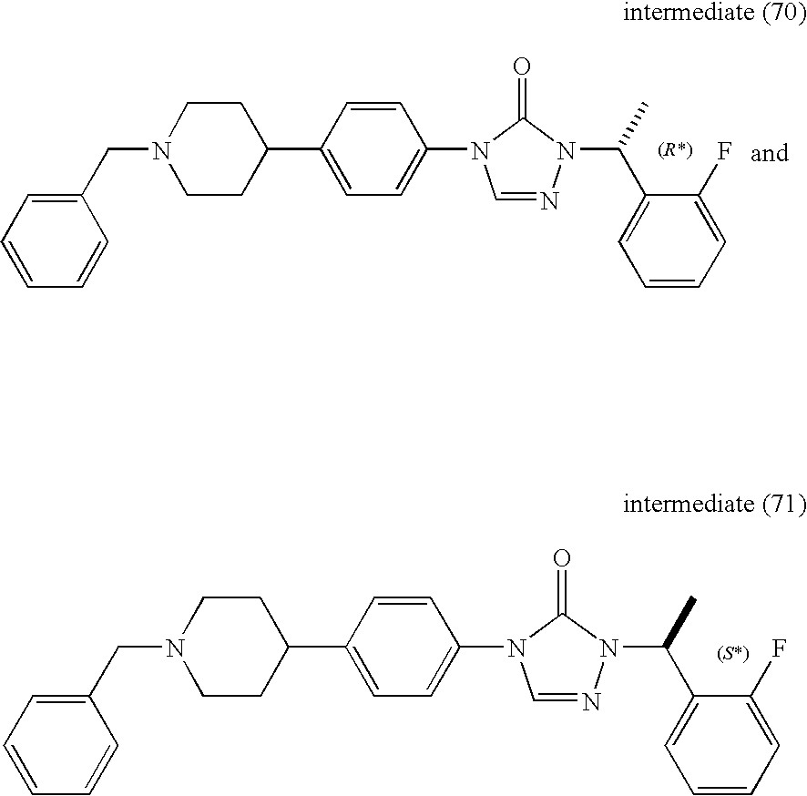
C1(CN2CCC(C3=CC=C(N4C=NN(C(C)C5=CC=CC=C5F)C4=O)C=C3)CC2)=CC=CC=C1.C1(CN2CCC(C3=CC=C(N4C=NN(C(C)C5=CC=CC=C5F)C4=O)C=C3)CC2)=CC=CC=C1
